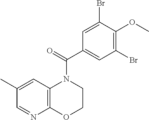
C1(C)=CC2=C(N=C1)OCCN2C(=O)C1=CC(Br)=C(OC)C(Br)=C1
